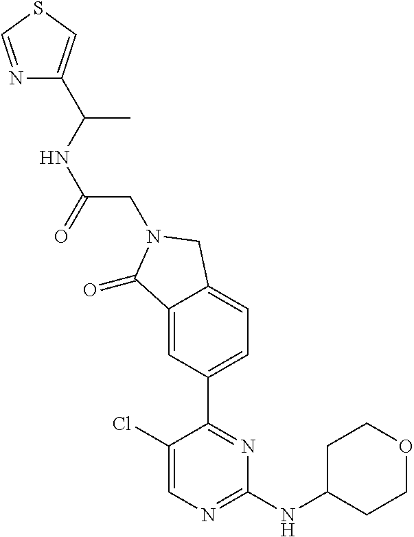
C1(Cl)=CN=C(NC2CCOCC2)N=C1C1=CC=C2C(=C1)C(=O)N(CC(NC(C)C1=CSC=N1)=O)C2
